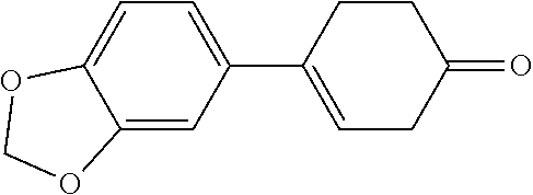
C12=CC(C3=CCC(=O)CC3)=CC=C1OCO2
